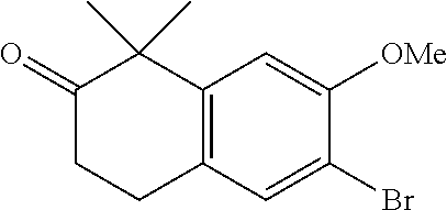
C1(=O)CCC2=C(C1(C)C)C=C([OMe])C(Br)=C2
